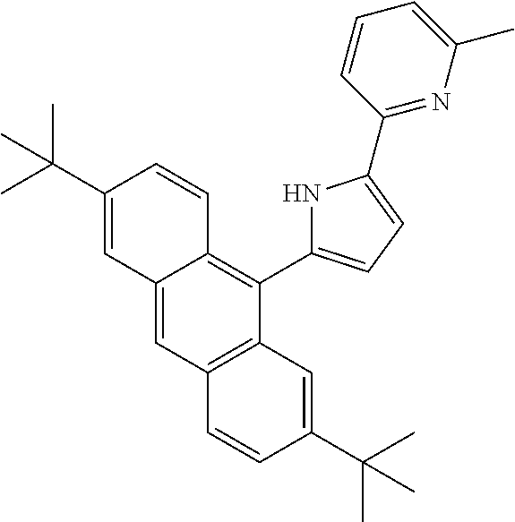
C12=CC3=C(C(C4=CC=C(C5=NC(C)=CC=C5)N4)=C1C=CC(C(C)(C)C)=C2)C=C(C(C)(C)C)C=C3
